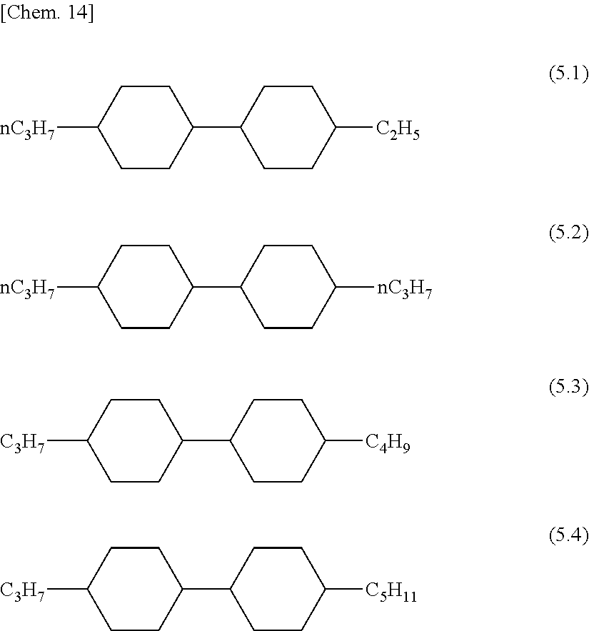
[nC3H7]C1CCC(C2CCC([C2H5])CC2)CC1.[nC3H7]C1CCC(C2CCC([nC3H7])CC2)CC1.[C3H7]C1CCC(C2CCC([C4H9])CC2)CC1.[C3H7]C1CCC(C2CCC([C5H11])CC2)CC1
